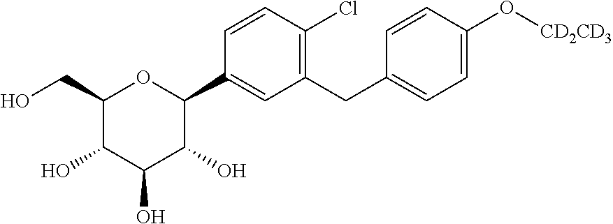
C1(CO)C(O)C(O)C(O)C(C2=CC(CC3=CC=C(O[CD2CD3])C=C3)=C(Cl)C=C2)O1
